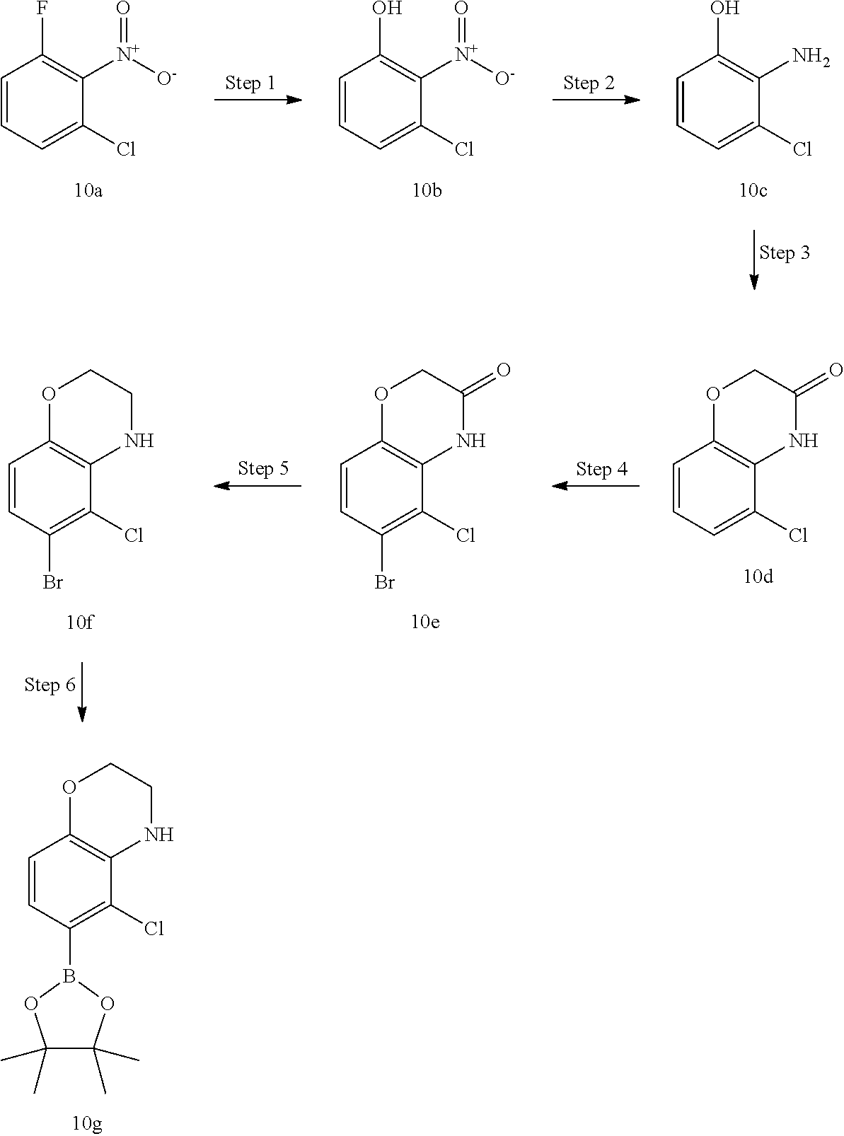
C1=CC(B2OC(C)(C)C(C)(C)O2)=C(Cl)C2=C1OCCN2.C1=CC=C(Cl)C([N+]([O-])=O)=C1F.C1=CC=C(Cl)C([N+]([O-])=O)=C1O.C1=CC=C(Cl)C(N)=C1O.C1=CC=C(Cl)C2=C1OCC(=O)N2.C1=CC(Br)=C(Cl)C2=C1OCC(=O)N2.C1=CC(Br)=C(Cl)C2=C1OCCN2
